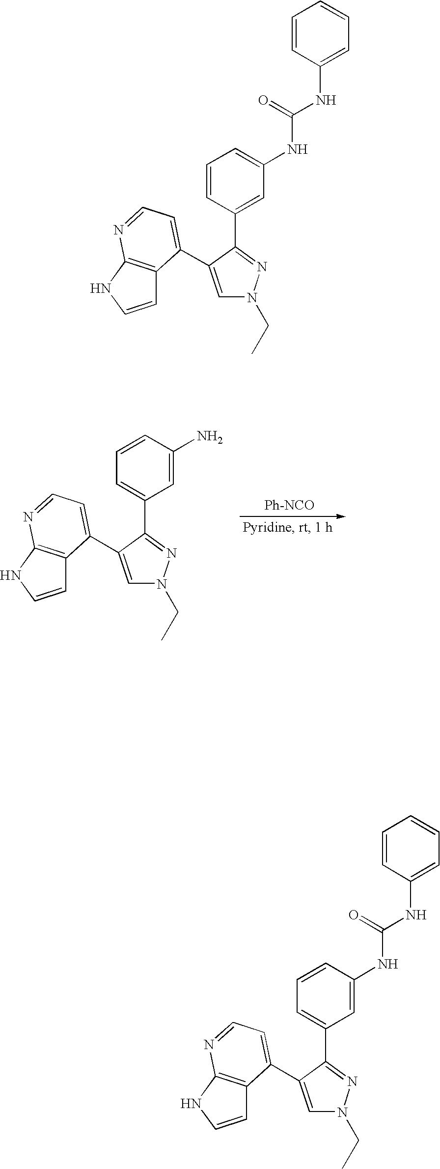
[Ph-NCO].C1(N)=CC(C2=NN(CC)C=C2C2=CC=NC3=C2C=CN3)=CC=C1.C1=CC(NC(NC2=CC=CC(C3=NN(CC)C=C3C3=CC=NC4=C3C=CN4)=C2)=O)=CC=C1.C1(NC(=O)NC2=CC=CC=C2)=CC(C2=NN(CC)C=C2C2=CC=NC3=C2C=CN3)=CC=C1
